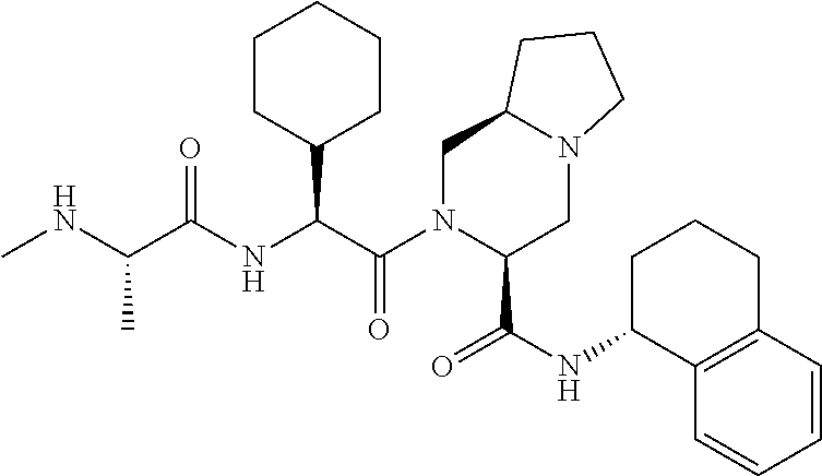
C1N(C(C(NC(C(NC)C)=O)C2CCCCC2)=O)C(C(NC2C3=C(CCC2)C=CC=C3)=O)CN2C1CCC2
